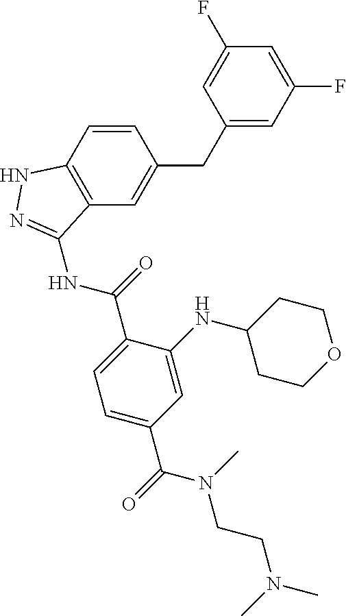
C1(CC2=CC3=C(C=C2)NN=C3NC(=O)C2=CC=C(C(=O)N(C)CCN(C)C)C=C2NC2CCOCC2)=CC(F)=CC(F)=C1
